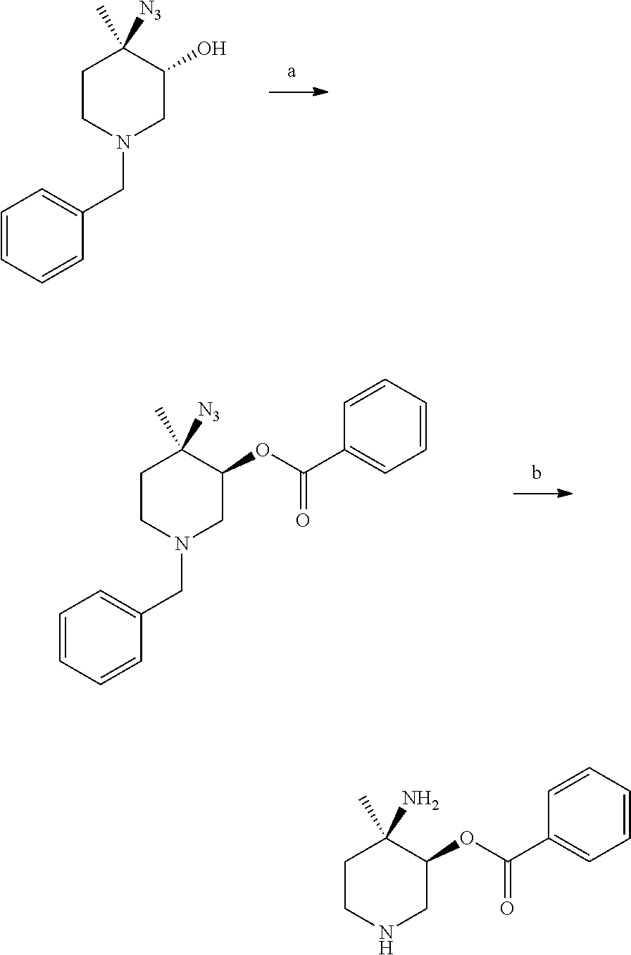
C1CN(CC2=CC=CC=C2)CC(O)C1(C)[N3].C1CN(CC2=CC=CC=C2)CC(OC(C2=CC=CC=C2)=O)C1(C)[N3].C1CNCC(OC(C2=CC=CC=C2)=O)C1(C)N
